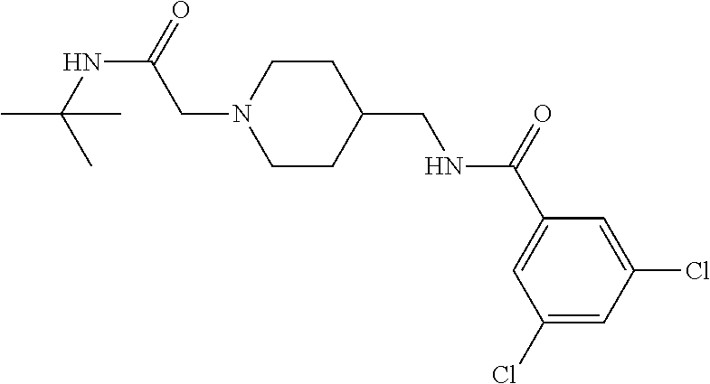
N1(CC(NC(C)(C)C)=O)CCC(CNC(C2=CC(Cl)=CC(Cl)=C2)=O)CC1
